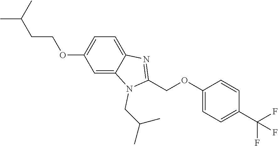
CC(C)CCOC1=CC=C2C(=C1)N(CC(C)C)C(COC1=CC=C(C(F)(F)F)C=C1)=N2
